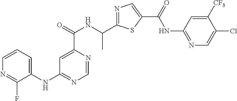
N1=C(C(NC(C2=CC(NC3=CC=CN=C3F)=NC=N2)=O)C)SC(C(=O)NC2=NC=C(Cl)C([CF3])=C2)=C1
